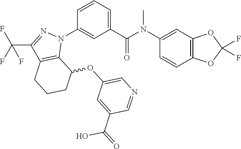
C1(N(C(C2=CC=CC(N3C4=C(C(C(F)(F)F)=N3)CCCC4OC3=CN=CC(C(=O)O)=C3)=C2)=O)C)=CC2=C(C=C1)OC(F)(F)O2
